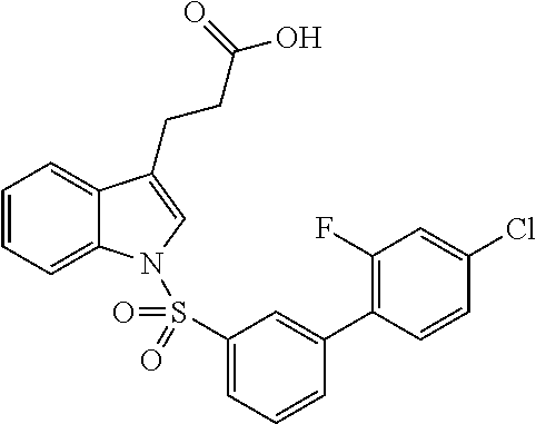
C1=CC=C2C(=C1)C(CCC(O)=O)=CN2S(C1=CC=CC(C2=C(F)C=C(Cl)C=C2)=C1)(=O)=O
